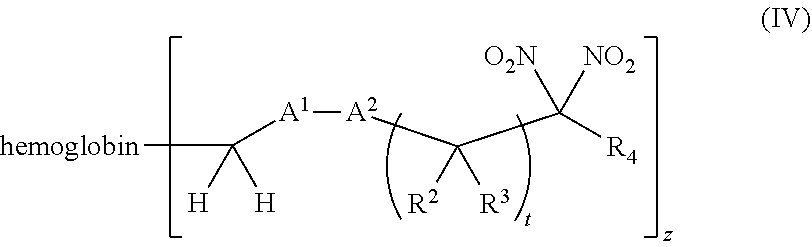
[hemoglobin]C([A1][A2]C(C([R4])([O2N])[NO2])([R2])[R3])([H])[H]
